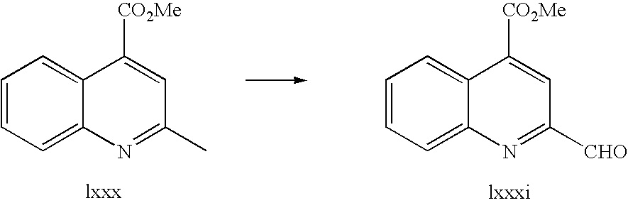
C1=CC=C2C(=C1)C([CO2Me])=CC(C)=N2.C1=CC=C2C(=C1)C([CO2Me])=CC([CHO])=N2
